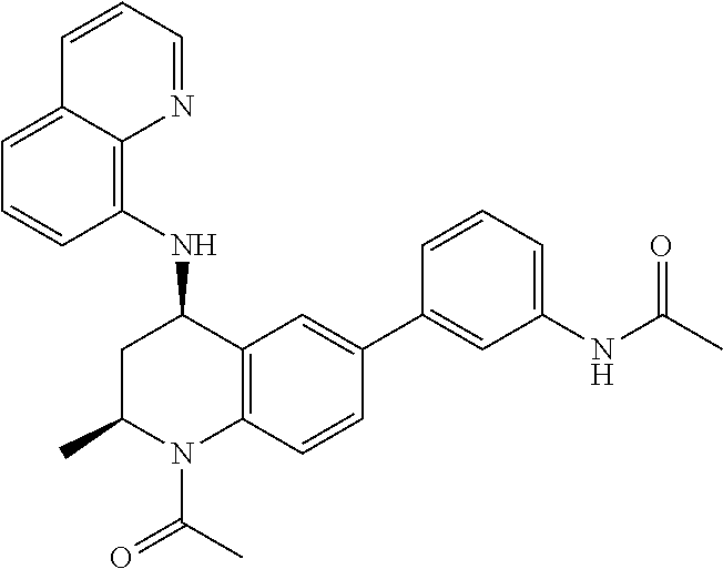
C1=C2C(=C(NC3CC(C)N(C(=O)C)C4=C3C=C(C3=CC(NC(=O)C)=CC=C3)C=C4)C=C1)N=CC=C2
